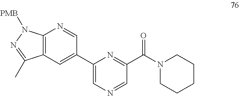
C1(C2=CC3=C(N=C2)N([PMB])N=C3C)=CN=CC(C(N2CCCCC2)=O)=N1
